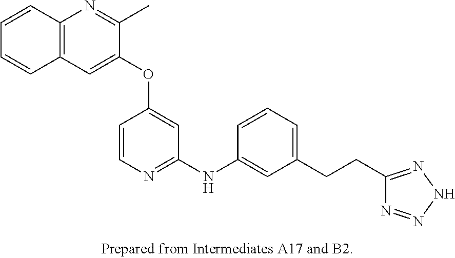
C1(OC2=CC(NC3=CC(CCC4=NNN=N4)=CC=C3)=NC=C2)=CC2=C(N=C1C)C=CC=C2
